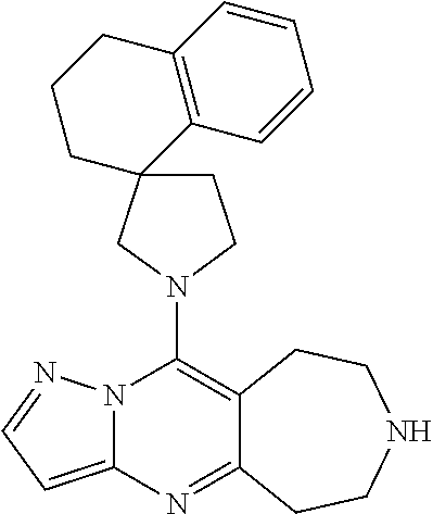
N12C(=CC=N1)N=C1C(=C2N2CCC3(C2)C2=C(CCC3)C=CC=C2)CCNCC1
